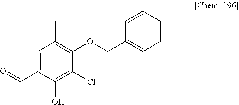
C1=C(C=O)C(O)=C(Cl)C(OCC2=CC=CC=C2)=C1C
